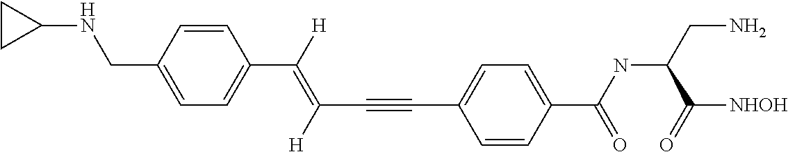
C1=CC(CNC2CC2)=CC=C1C(=C(C#CC1=CC=C(C(NC(CN)C([NHOH])=O)=O)C=C1)[H])[H]
